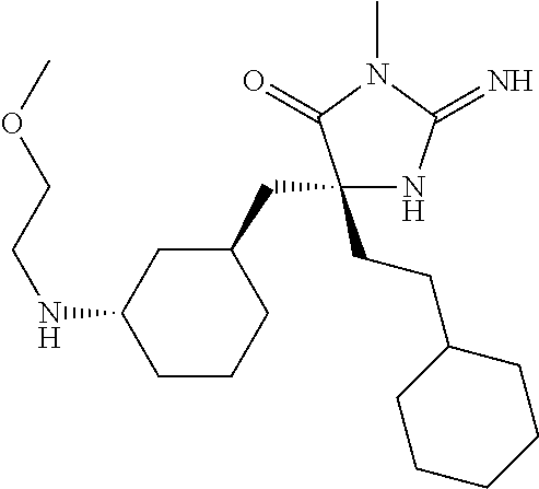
C1(CC2CC(NCCOC)CCC2)(CCC2CCCCC2)NC(=N)N(C)C1=O
